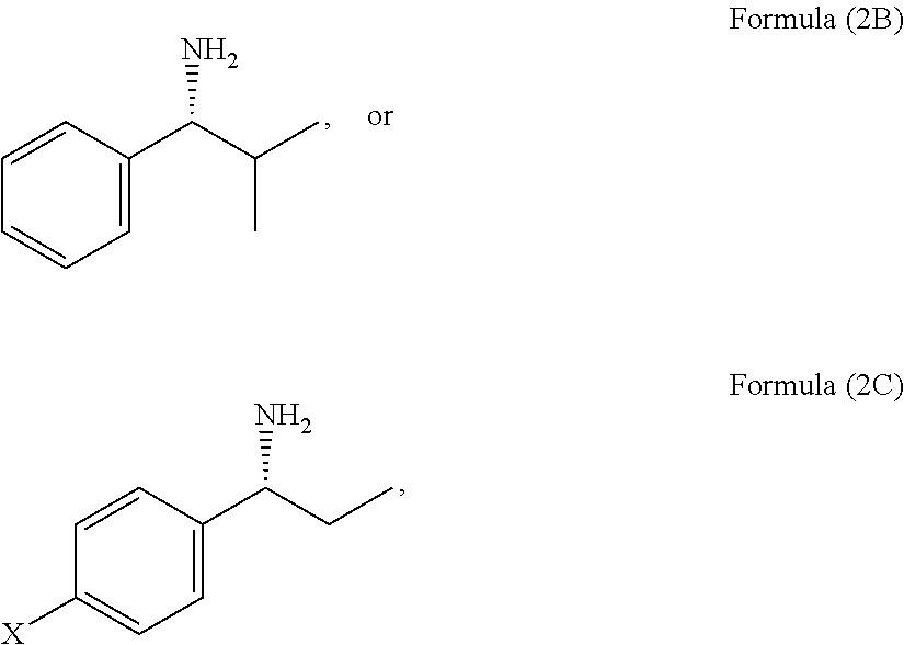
C1=CC(C(C(C)C)N)=CC=C1.C1=CC(C(CC)N)=CC=C1[X]
